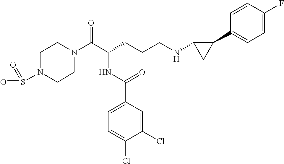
C1N(C(C(CCCNC2CC2C2=CC=C(F)C=C2)NC(C2=CC=C(Cl)C(Cl)=C2)=O)=O)CCN(S(C)(=O)=O)C1
